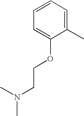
CN(CCOC1=CC=CC=C1C)C
